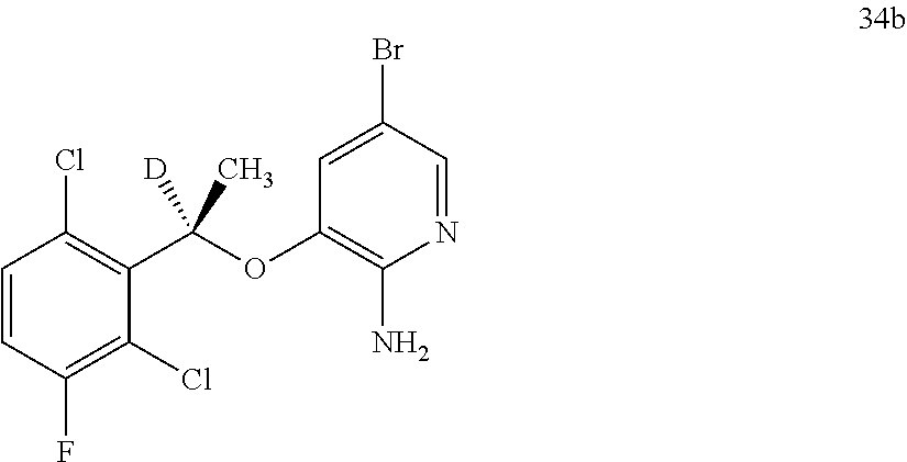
C1=CC(F)=C(Cl)C(C(OC2=C(N)N=CC(Br)=C2)(C)[D])=C1Cl
